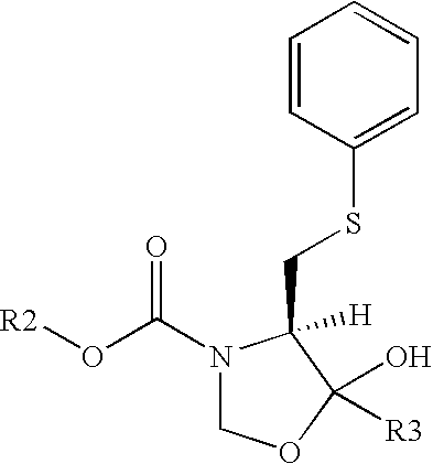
[R2]OC(N1COC(O)([R3])C1(CSC1=CC=CC=C1)[H])=O
